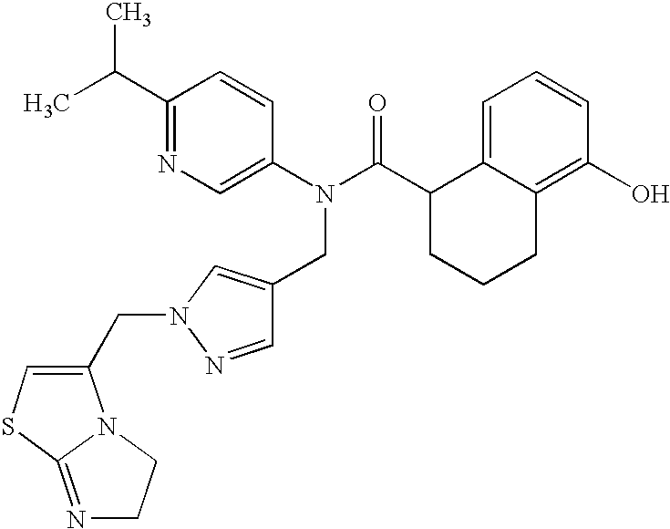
C1(C(C)C)=NC=C(N(C(C2CCCC3=C(O)C=CC=C23)=O)CC2=CN(CC3=CSC4=NCCN34)N=C2)C=C1
